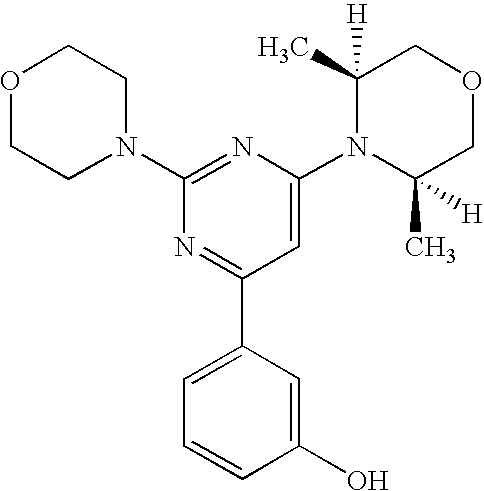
C1(N2CCOCC2)=NC(N2C(C)([H])COCC2(C)[H])=CC(C2=CC=CC(O)=C2)=N1
